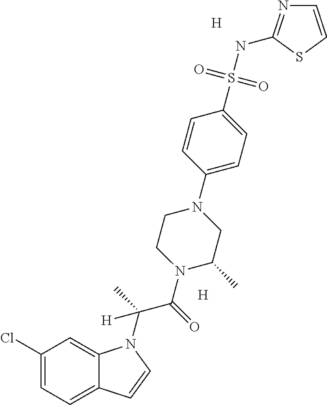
[H].C1(Cl)=CC=C2C(=C1)N(C(C)(C(=O)N1C(C)CN(C3=CC=C(S(NC4=NC=CS4)(=O)=O)C=C3)CC1)[H])C=C2.[H]
